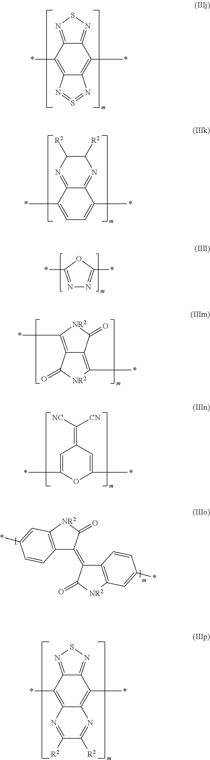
C12=NSN=C1C(*)=C1C(=C2*)N=S=N1.N1=C2C(=NC([R2])C1[R2])C(*)=CC=C2*.N1=C(*)OC(*)=N1.C1=C(*)OC(*)=CC1=C([NC])[CN].C12=C(*)[NR2]C(=O)C1=C(*)[NR2]C2=O.C12=C([NR2]C(=O)C1=C1C3=C([NR2]C1=O)C=C(*)C=C3)C=C(*)C=C2.C12=NSN=C1C(*)=C1C(=C2*)N=C([R2])C([R2])=N1
